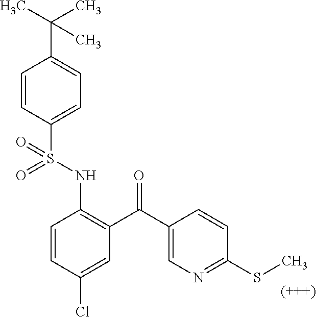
C1=CC(Cl)=CC(C(C2=CN=C(SC)C=C2)=O)=C1NS(C1=CC=C(C(C)(C)C)C=C1)(=O)=O
